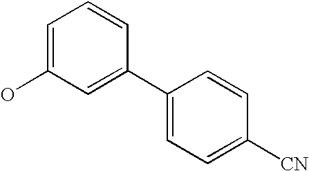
C1=C(O)C=C(C2=CC=C([CN])C=C2)C=C1
